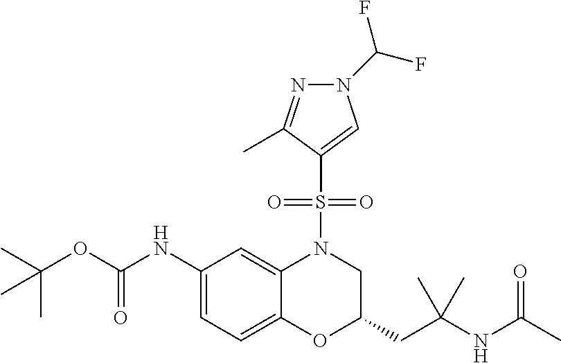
C1(NC(OC(C)(C)C)=O)=CC=C2C(=C1)N(S(C1=CN(C(F)F)N=C1C)(=O)=O)CC(CC(NC(C)=O)(C)C)O2
